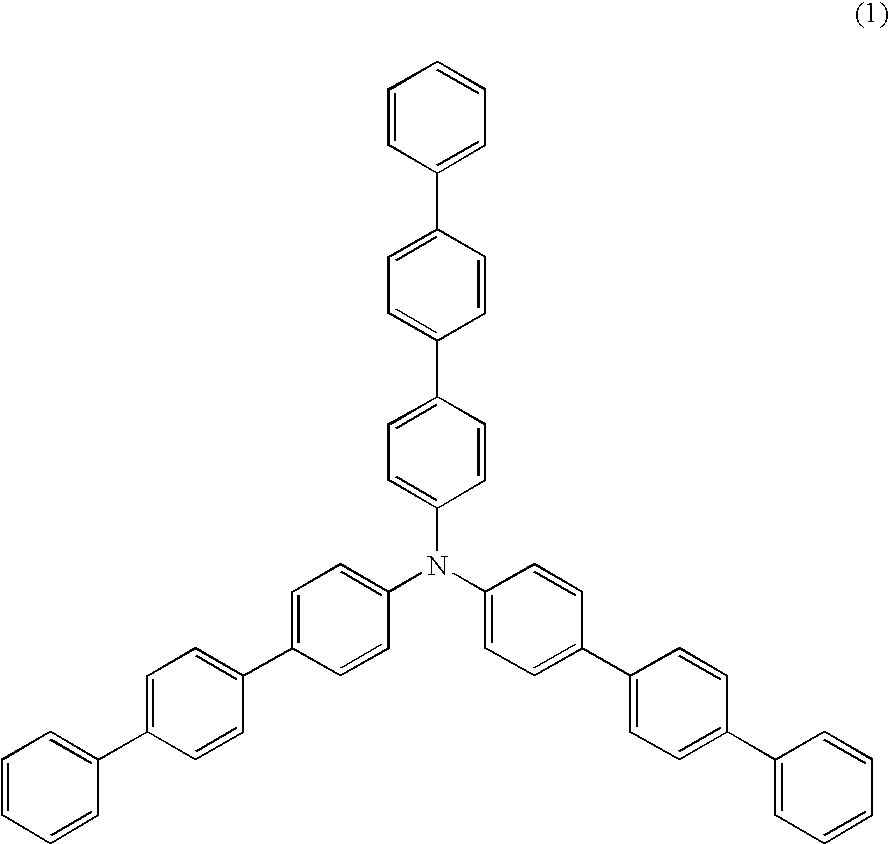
C1=CC(C2=CC=C(C3=CC=C(N(C4=CC=C(C5=CC=C(C6=CC=CC=C6)C=C5)C=C4)C4=CC=C(C5=CC=C(C6=CC=CC=C6)C=C5)C=C4)C=C3)C=C2)=CC=C1
